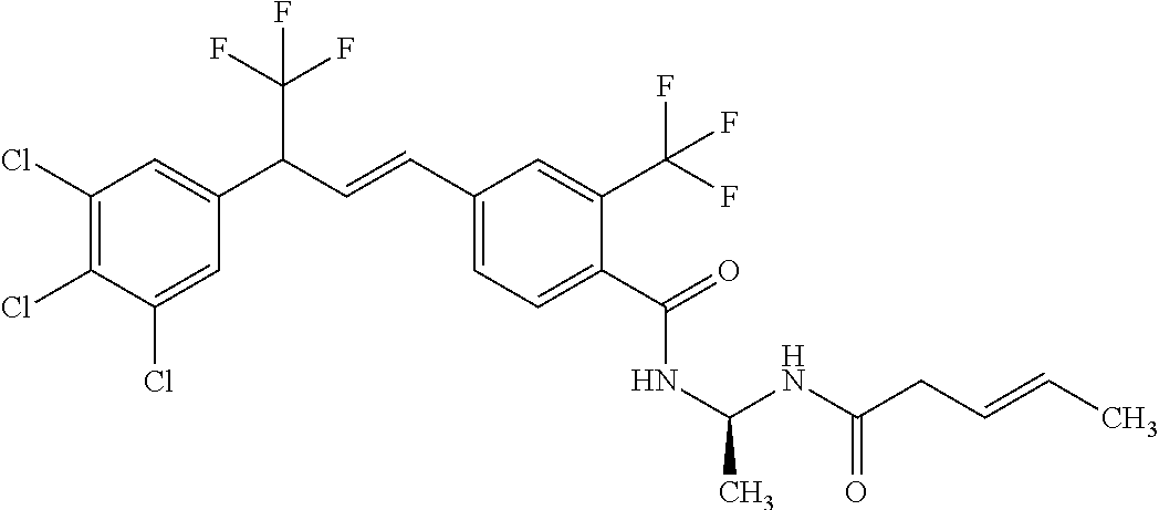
C1(Cl)=C(Cl)C(Cl)=CC(C(C=CC2=CC=C(C(=O)NC(C)NC(CC=CC)=O)C(C(F)(F)F)=C2)C(F)(F)F)=C1
